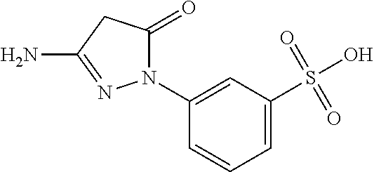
C1=CC=C(S(O)(=O)=O)C=C1N1C(=O)CC(N)=N1
